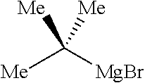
[Me]C([MgBr])([Me])[Me]
